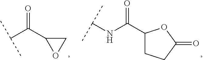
C(NC(=O)C1CCC(=O)O1)(C)C.C(C(C1OC1)=O)(C)C
